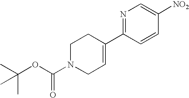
C1=C([NO2])C=CC(C2=CCN(C(OC(C)(C)C)=O)CC2)=N1
